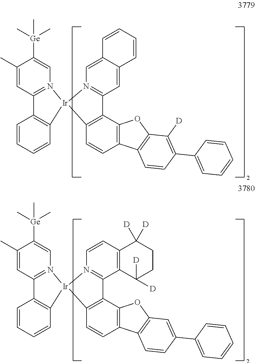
C1=CC2=C(C=C1)[Ir]1(N3=C2C=C(C)C([Ge](C)(C)C)=C3)C2=C(C3=C(C=C2)C2=C(O3)C([D])=C(C3=CC=CC=C3)C=C2)C2=N1C=C1C(=C2)C=CC=C1.C1=CC2=C(C=C1)[Ir]1(N3=C2C=C(C)C([Ge](C)(C)C)=C3)C2=C(C3=C(C=C2)C2=C(O3)C=C(C3=CC=CC=C3)C=C2)C2=N1C=CC1=C2C([D])([D])CCC1([D])[D]
